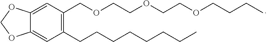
C12=CC(COCCOCCOCCCC)=C(CCCCCCCC)C=C1OCO2
